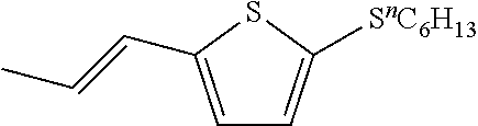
C1=C(C=CC)SC([SnC6H13])=C1
